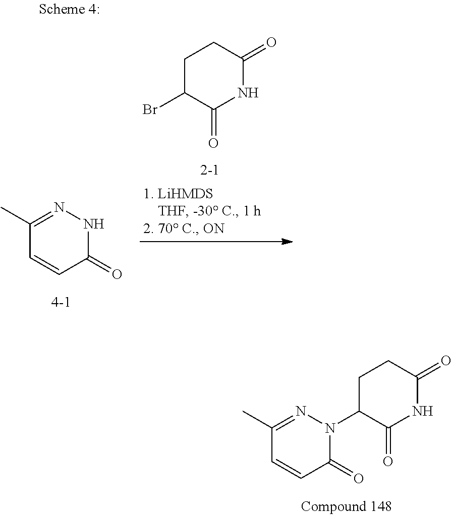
C1(=O)C=CC(C)=NN1C1CCC(=O)NC1=O.C1(=O)NN=C(C)C=C1.C1C(Br)C(=O)NC(=O)C1
